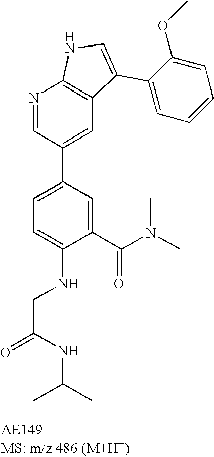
N1=CC(C2=CC=C(NCC(=O)NC(C)C)C(C(N(C)C)=O)=C2)=CC2=C1NC=C2C1=CC=CC=C1OC
